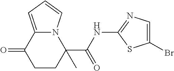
O=C1CCC(C(NC2=NC=C(Br)S2)=O)(C)N2C1=CC=C2
